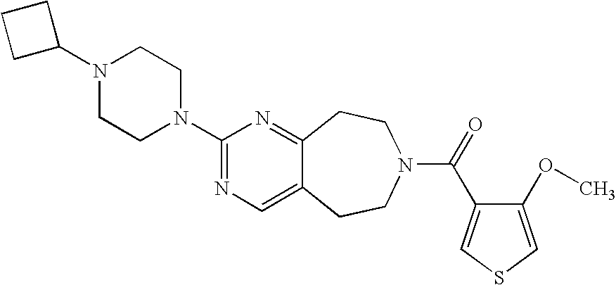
C1C(N2CCN(C3=NC=C4C(=N3)CCN(C(=O)C3=CSC=C3OC)CC4)CC2)CC1
